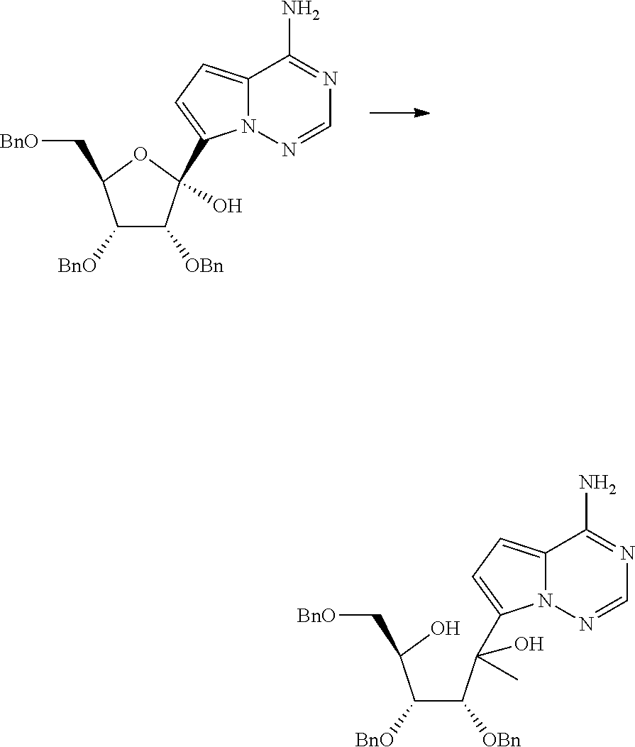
C1=NN2C(=CC=C2C2(O)C([OBn])C([BnO])C(C[BnO])O2)C(N)=N1.C1=NN2C(=CC=C2C(C(C(C(O)C[BnO])[BnO])[OBn])(O)C)C(N)=N1
